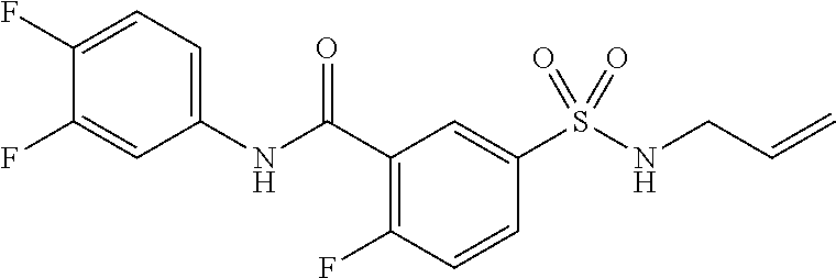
N(C(C1=C(F)C=CC(S(NCC=C)(=O)=O)=C1)=O)C1=CC=C(F)C(F)=C1
